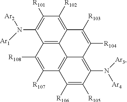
C12=C3C(=C([R102])C([R101])=C1N([Ar2])[Ar1])C([R103])=C([R104])C1=C(N([Ar4])[Ar3])C([R105])=C([R106])C(=C31)C([R107])=C2[R108]
